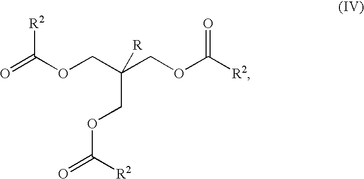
O=C(OCC(COC([R2])=O)([R])COC([R2])=O)[R2]
